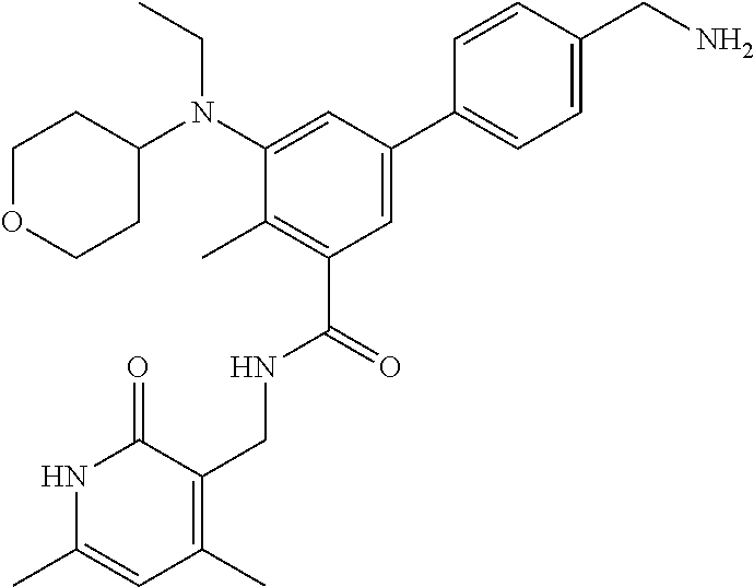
C1OCCC(N(C2=CC(C3=CC=C(CN)C=C3)=CC(C(NCC3=C(C)C=C(C)NC3=O)=O)=C2C)CC)C1
